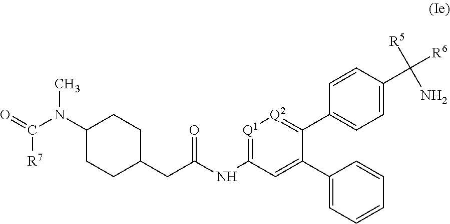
C1(CC(NC2=[Q1][Q2]=C(C3=CC=C(C([R6])([R5])N)C=C3)C(C3=CC=CC=C3)=C2)=O)CCC(N(C)C([R7])=O)CC1
